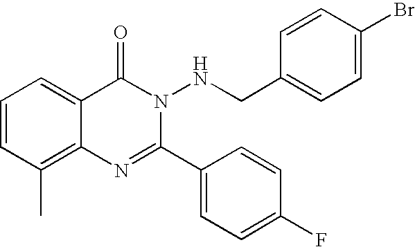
C1=CC(C)=C2C(=C1)C(=O)N(NCC1=CC=C(Br)C=C1)C(C1=CC=C(F)C=C1)=N2
